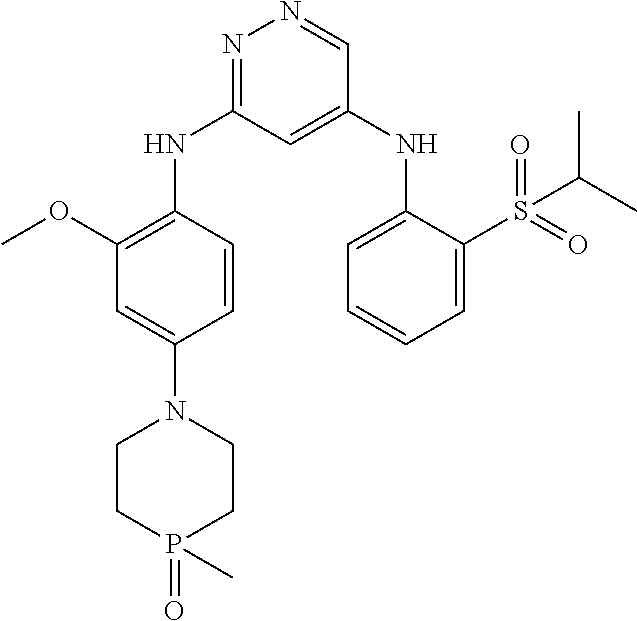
C1=CC(NC2=NN=CC(NC3=CC=CC=C3S(=O)(=O)C(C)C)=C2)=C(OC)C=C1N1CCP(=O)(C)CC1
